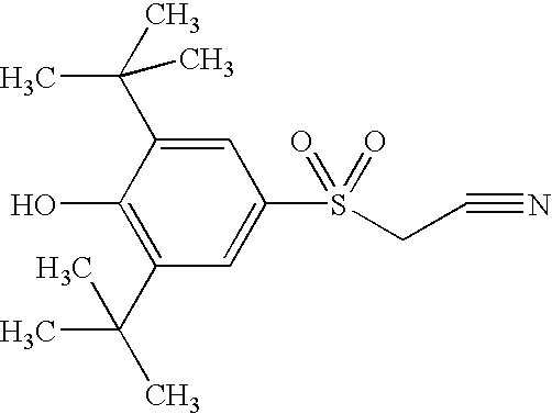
C1=C(C(C)(C)C)C(O)=C(C(C)(C)C)C=C1S(CC#N)(=O)=O
